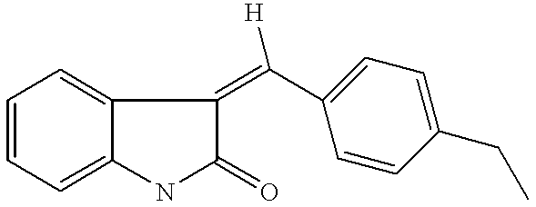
C1=CC=C2C(=C1)C(=C(C1=CC=C(CC)C=C1)[H])C(=O)N2
